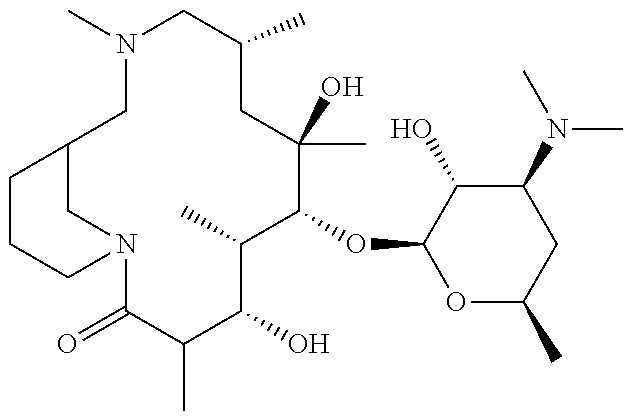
N12C(=O)C(C)C(O)C(C)C(OC3OC(C)CC(N(C)C)C3O)C(O)(C)CC(C)CN(C)CC(C1)CCC2
